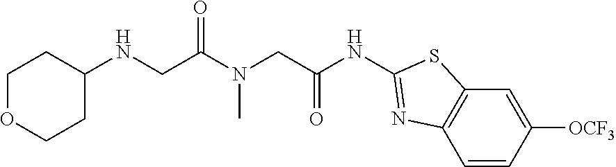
C1OCCC(NCC(N(CC(NC2=NC3=C(C=C([OCF3])C=C3)S2)=O)C)=O)C1
